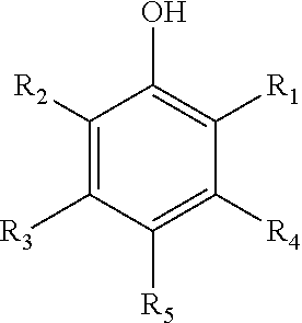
C1([R2])=C([R3])C([R5])=C([R4])C([R1])=C1O
